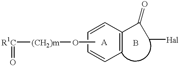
[R1C]([(CH2)m]OC)=O.C1=CC(C(C[Hal])=O)=CC=C1
